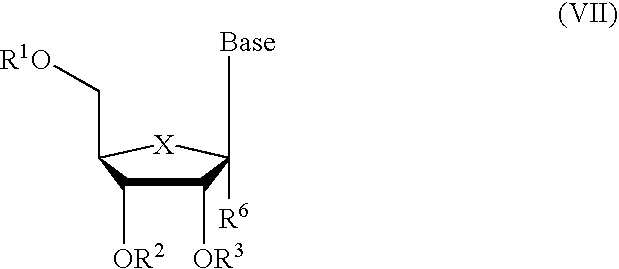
C1([OR3])C([OR2])C(C[R1O])[X]C1([Base])[R6]
